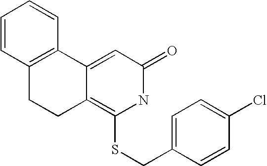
C12=C(C3=CC(=O)NC(SCC4=CC=C(Cl)C=C4)=C3CC1)C=CC=C2
